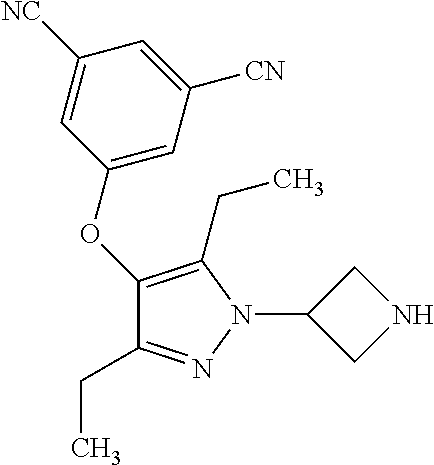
C1(OC2=CC([CN])=CC([NC])=C2)=C(CC)N(C2CNC2)N=C1CC
